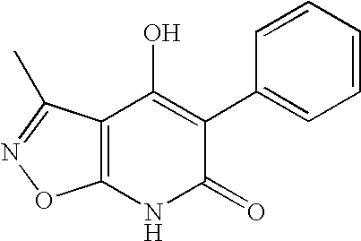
C12=C(NC(=O)C(C3=CC=CC=C3)=C1O)ON=C2C
